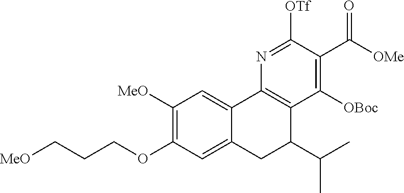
[MeO]C1=C(OCCC[MeO])C=C2C(=C1)C1=C(C([OBoc])=C(C(=O)[OMe])C([OTf])=N1)C(C(C)C)C2
